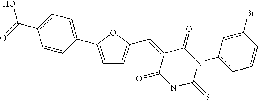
C1=C(C2=CC=C(C(=O)O)C=C2)OC(C=C2C(=O)N(C3=CC=CC(Br)=C3)C(=S)NC2=O)=C1
